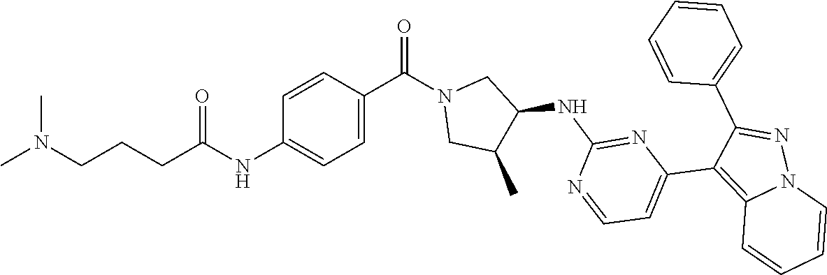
CN(CCCC(NC1=CC=C(C(=O)N2CC(C)C(NC3=NC(C4=C5N(N=C4C4=CC=CC=C4)C=CC=C5)=CC=N3)C2)C=C1)=O)C
